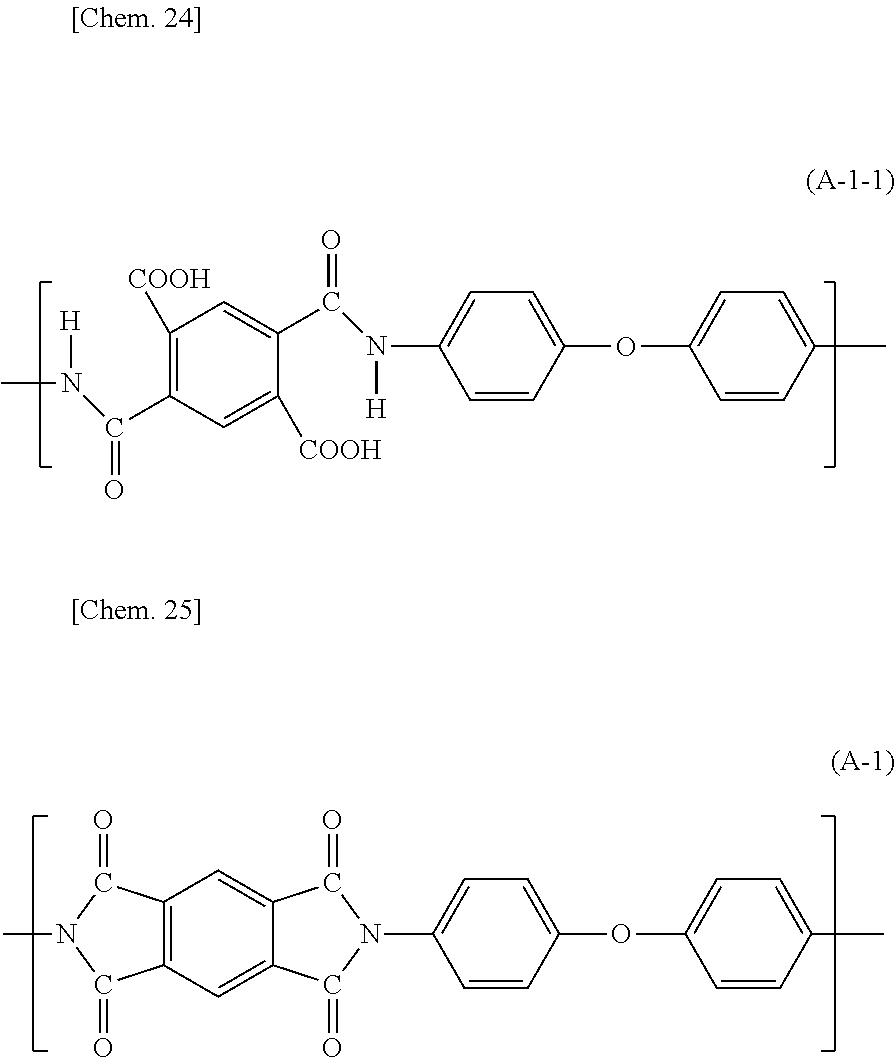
C1([COOH])=C(C(N([H])C)=O)C=C([COOH])C(C(N([H])C2=CC=C(OC3=CC=C(C)C=C3)C=C2)=O)=C1.C12=C(C=C3C(=C1)C(=O)N(C1=CC=C(OC4=CC=C(C)C=C4)C=C1)C3=O)C(=O)N(C)C2=O
